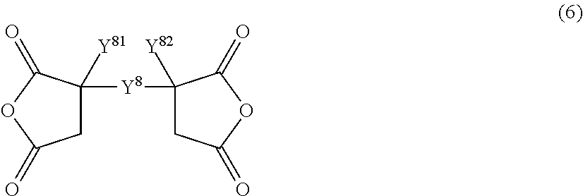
C1C([Y8]C2([Y82])CC(=O)OC2=O)([Y81])C(=O)OC1=O
